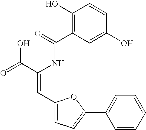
C1(O)=C(C(=O)NC(C(=O)O)=CC2=CC=C(C3=CC=CC=C3)O2)C=C(O)C=C1
